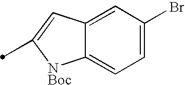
C12=CC(Br)=CC=C1[NBoc]C(C)=C2
